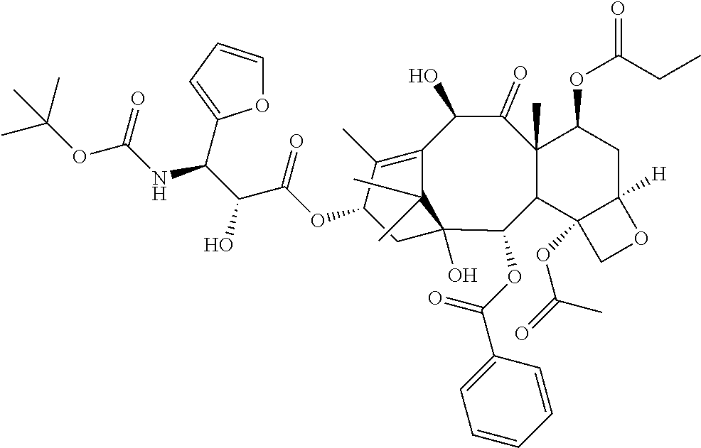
C12(C)C(C3(OC(=O)C)C([H])(CC1OC(=O)CC)OC3)C(OC(C1=CC=CC=C1)=O)C1(O)CC(OC(C(C(NC(OC(C)(C)C)=O)C3=CC=CO3)O)=O)C(C)=C(C(O)C2=O)C1(C)C
